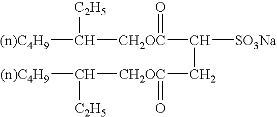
[(n)C4H9]C([CH2OC](C([SO3Na])C[CH2OC](C([(n)C4H9])[C2H5])=O)=O)[C2H5]
